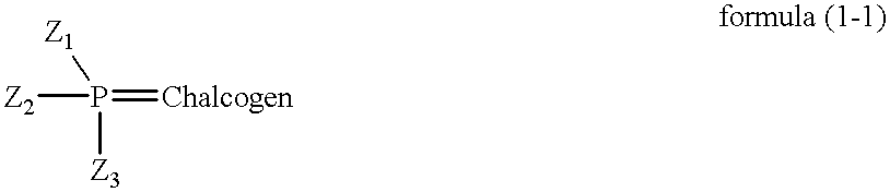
[Z2]P([Z3])(=[Chalcogen])[Z1]
